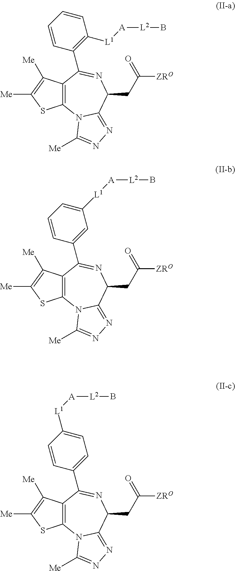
C12=C(N3C(=NN=C3[Me])C(CC([ZRO])=O)N=C1C1=C([L1][A][L2]B)C=CC=C1)SC([Me])=C2[Me].C12=C(N3C(=NN=C3[Me])C(CC([ZRO])=O)N=C1C1=CC([L1][A][L2]B)=CC=C1)SC([Me])=C2[Me].C12=C(N3C(=NN=C3[Me])C(CC([ZRO])=O)N=C1C1=CC=C([L1][A][L2]B)C=C1)SC([Me])=C2[Me]
